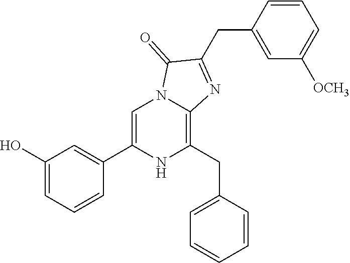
C1(O)=CC=CC(C2=CN3C(=C(CC4=CC=CC=C4)N2)N=C(CC2=CC([OCH3])=CC=C2)C3=O)=C1
